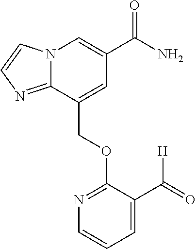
N12C(=NC=C1)C(COC1=NC=CC=C1C(=O)[H])=CC(C(N)=O)=C2
